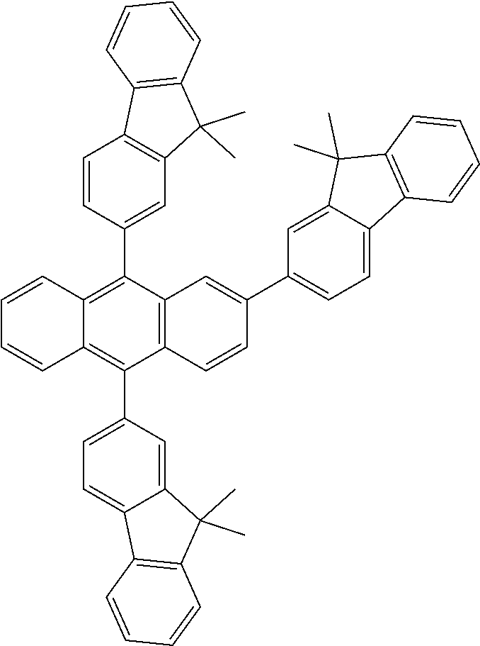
C1=CC2=C(C3=C(C2(C)C)C=C(C2=C4C=CC=CC4=C(C4=CC=C5C(=C4)C(C)(C)C4=C5C=CC=C4)C4=C2C=C(C2=CC=C5C(=C2)C(C)(C)C2=C5C=CC=C2)C=C4)C=C3)C=C1
